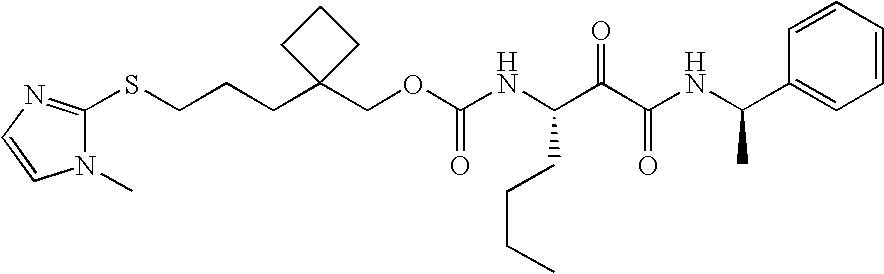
C(CC1(COC(NC(C(C(NC(C2=CC=CC=C2)C)=O)=O)CCCC)=O)CCC1)CSC1=NC=CN1C
